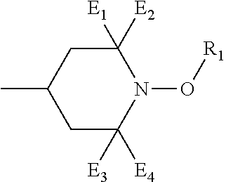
CC1CC([E3])([E4])N(O[R1])C([E2])([E1])C1
